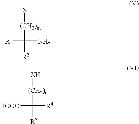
[XH][(CH2)m]C([R2])(N)[R1].[XH][(CH2)n]C([R3])([R4])[HOOC]
